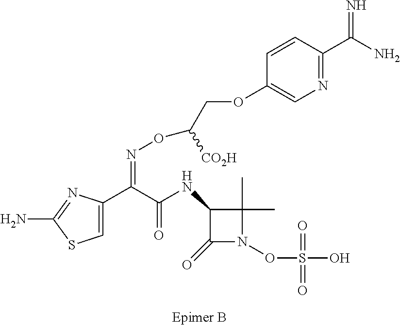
C1=C(C(C(NC2C(=O)N(OS(O)(=O)=O)C2(C)C)=O)=NOC(COC2=CN=C(C(N)=N)C=C2)[CO2H])N=C(N)S1
